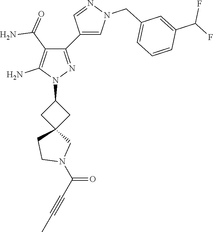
C1C(N2N=C(C3=CN(CC4=CC=CC(C(F)F)=C4)N=C3)C(C(=O)N)=C2N)CC12CN(C(=O)C#CC)CC2
